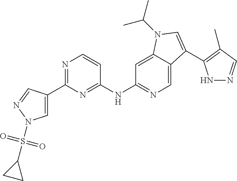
N1=C(C2=CN(S(=O)(=O)C3CC3)N=C2)N=C(NC2=NC=C3C(=C2)N(C(C)C)C=C3C2=C(C)C=NN2)C=C1
